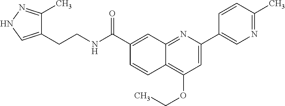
C1(C(NCCC2=CNN=C2C)=O)=CC2=NC(C3=CN=C(C)C=C3)=CC(OCC)=C2C=C1
